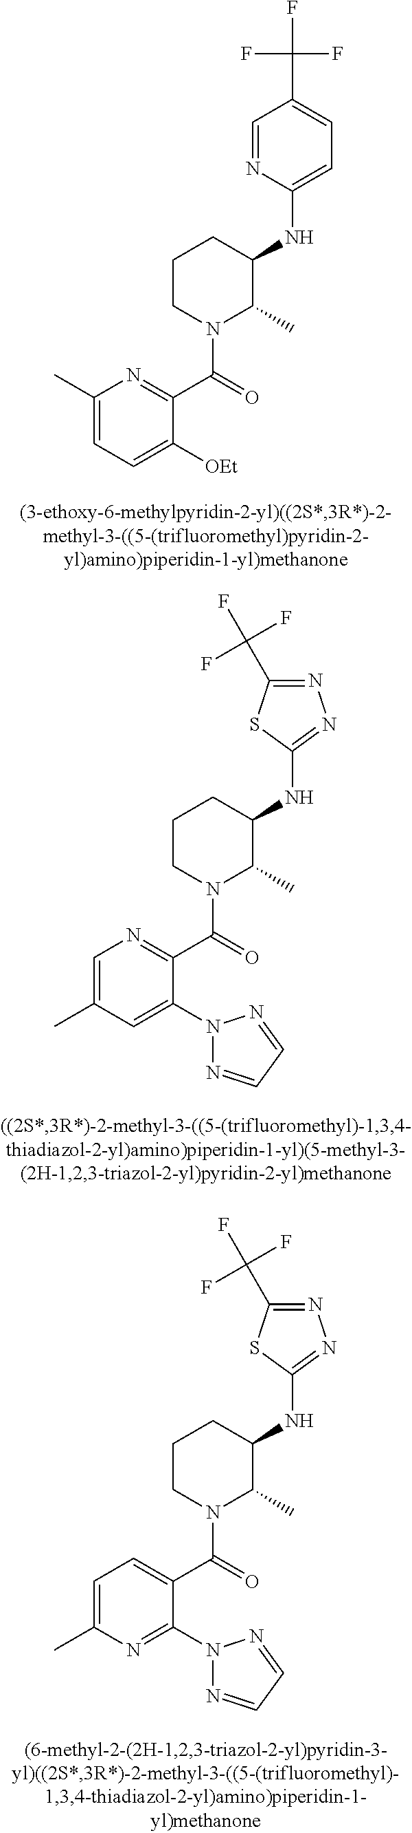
C1=NC(NC2CCCN(C(C3=NC(C)=CC=C3[OEt])=O)C2C)=CC=C1C(F)(F)F.C1(NC2CCCN(C(C3=NC=C(C)C=C3N3N=CC=N3)=O)C2C)=NN=C(C(F)(F)F)S1.C1(NC2CCCN(C(C3=CC=C(C)N=C3N3N=CC=N3)=O)C2C)=NN=C(C(F)(F)F)S1
